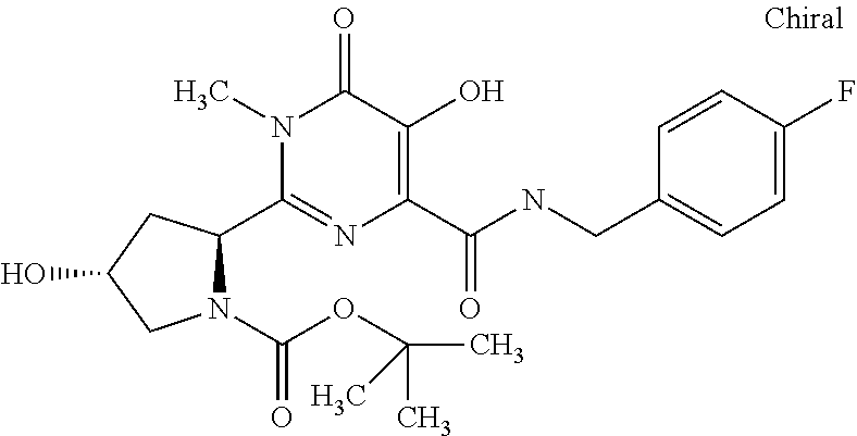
C1(C2N(C(OC(C)(C)C)=O)CC(O)C2)=NC(C(NCC2=CC=C(F)C=C2)=O)=C(O)C(=O)N1C
